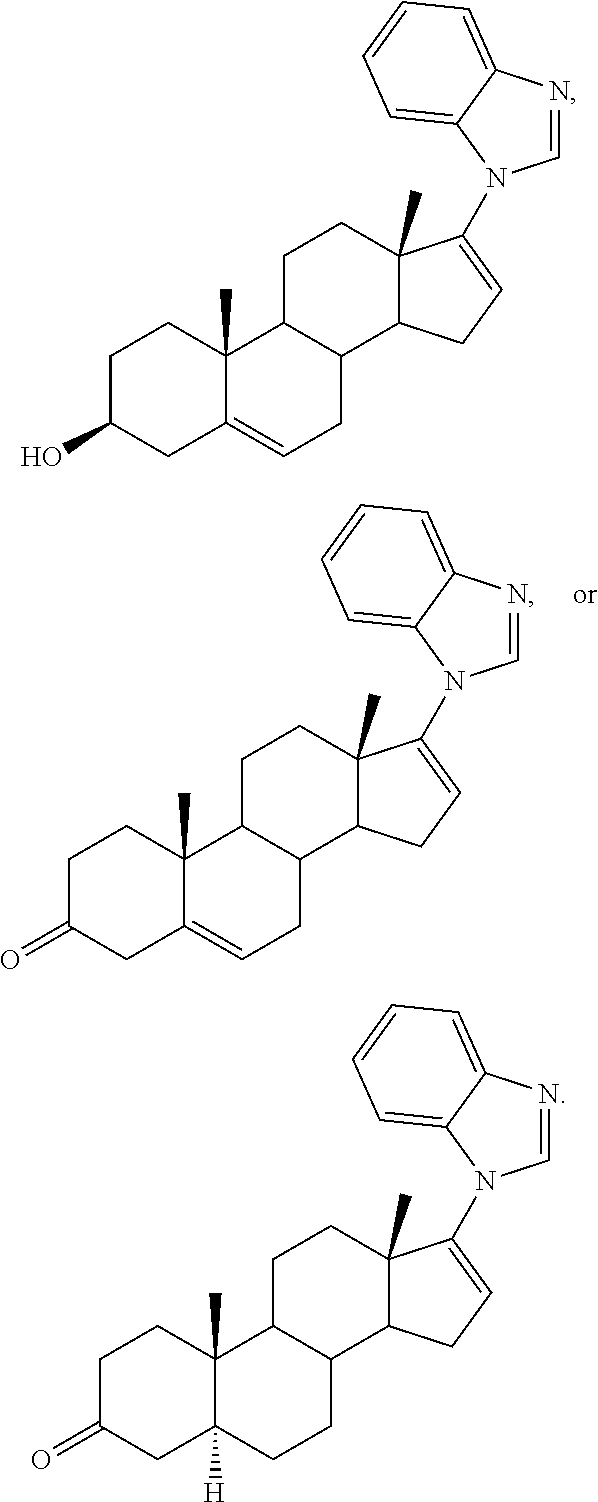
C1C(=O)CC2=CCC3C(C2(C)C1)CCC1(C)C3CC=C1N1C=NC2=CC=CC=C21.C1C(O)CC2=CCC3C(C2(C)C1)CCC1(C)C3CC=C1N1C=NC2=CC=CC=C21.C1C(=O)CC2([H])C(C)(C1)C1C(CC2)C2C(C)(CC1)C(N1C=NC3=CC=CC=C31)=CC2
